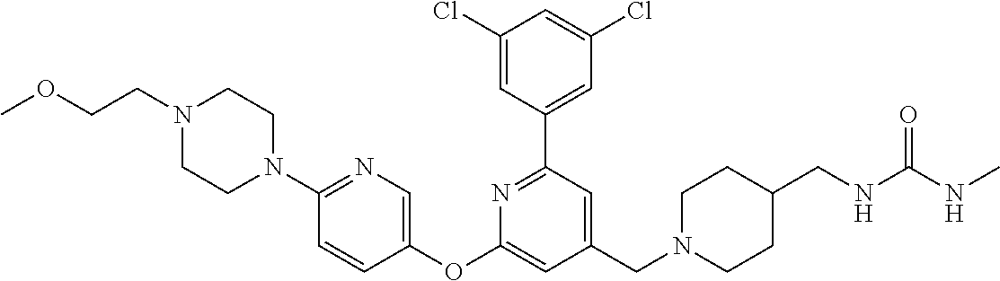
C1(Cl)=CC(C2=NC(OC3=CN=C(N4CCN(CCOC)CC4)C=C3)=CC(CN3CCC(CNC(NC)=O)CC3)=C2)=CC(Cl)=C1
